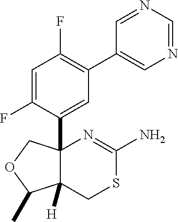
C1=C(F)C(C23C([H])(C(C)OC2)CSC(N)=N3)=CC(C2=CN=CN=C2)=C1F
